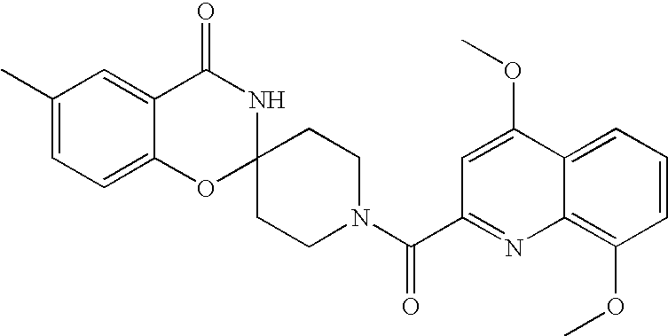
C1(C)=CC=C2C(=C1)C(=O)NC1(O2)CCN(C(C2=NC3=C(OC)C=CC=C3C(OC)=C2)=O)CC1
